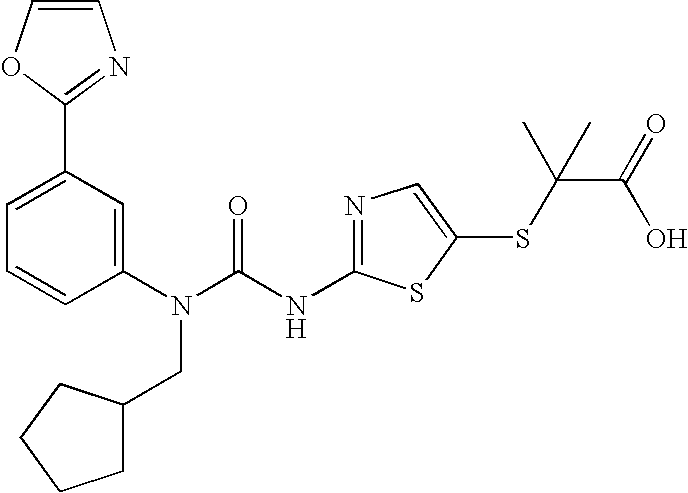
C1=C(C2=NC=CO2)C=C(N(C(NC2=NC=C(SC(C(O)=O)(C)C)S2)=O)CC2CCCC2)C=C1
